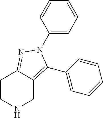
C1(N2C(C3=CC=CC=C3)=C3CNCCC3=N2)=CC=CC=C1
